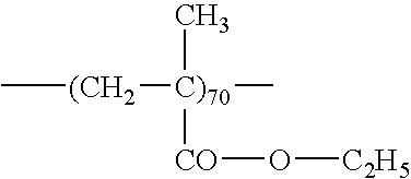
C[(CH2][C)70](C)(C)[CO]O[C2H5]
